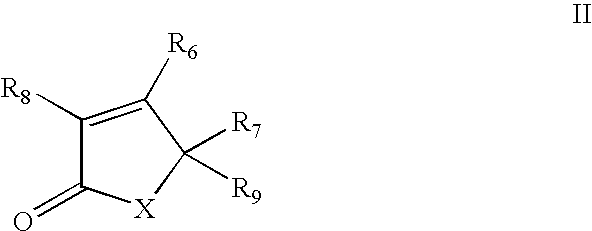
C1([R8])=C([R6])C([R7])([R9])[X]C1=O
